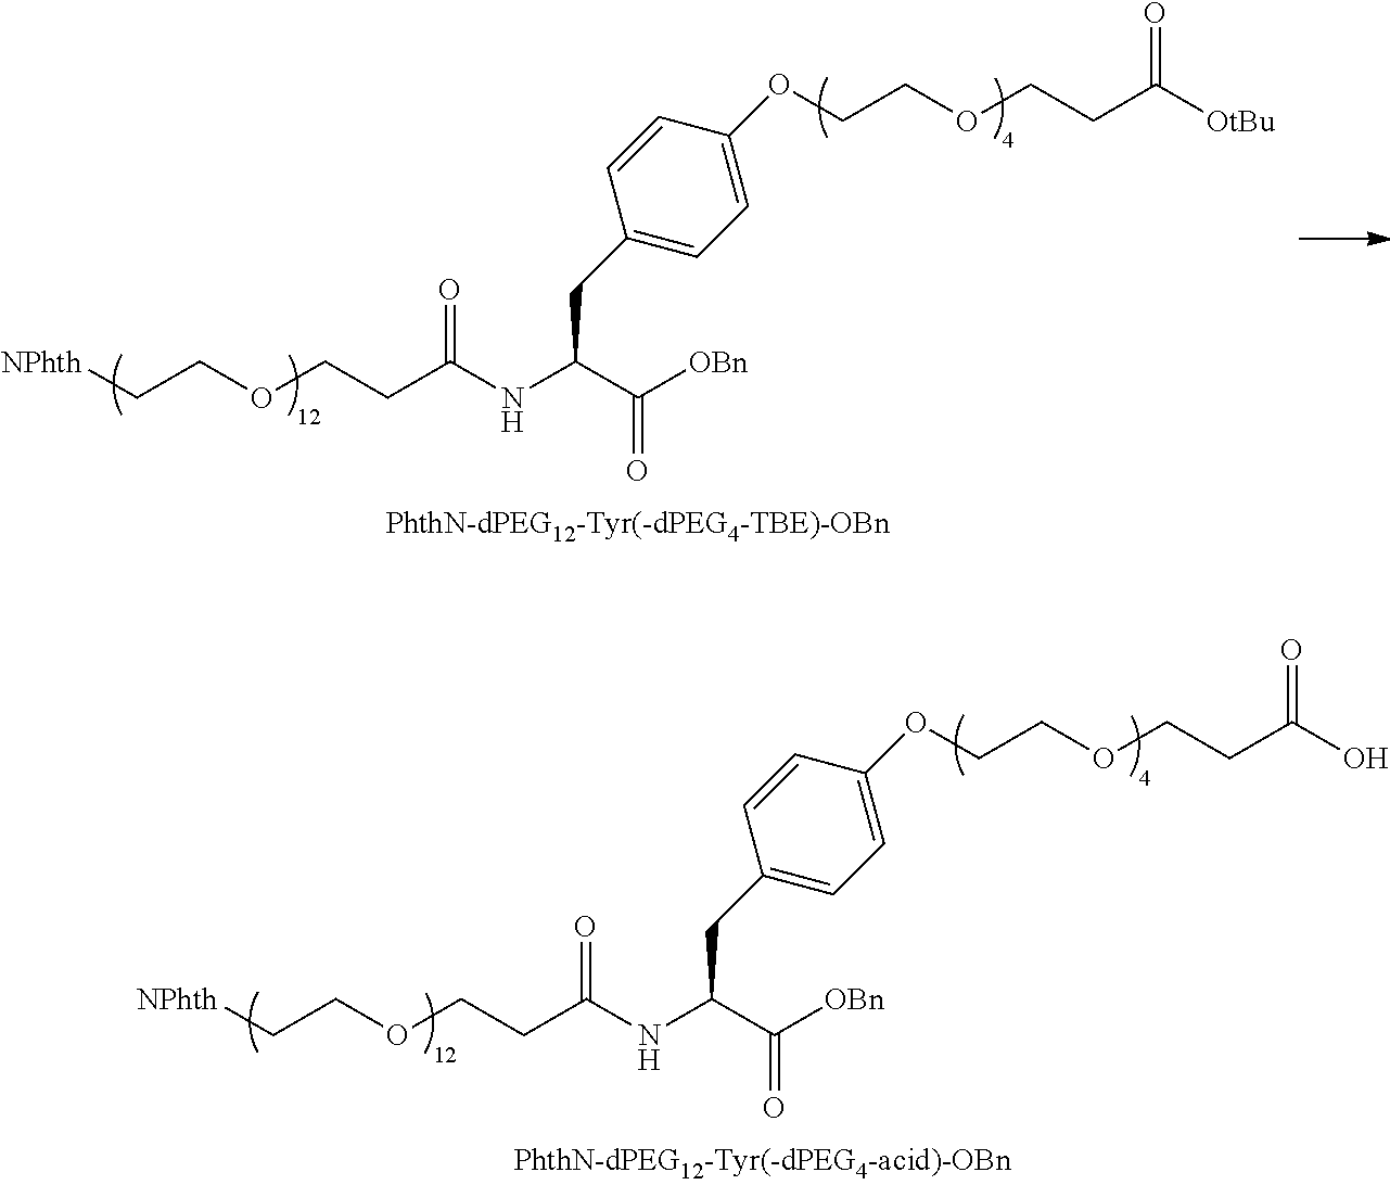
[NPhth]CCOCCC(NC(C([OBn])=O)CC1=CC=C(OCCOCCC([OtBu])=O)C=C1)=O.[NPhth]CCOCCC(NC(C([OBn])=O)CC1=CC=C(OCCOCCC(O)=O)C=C1)=O
